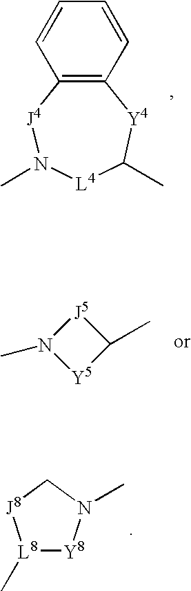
C12=C(C=CC=C1)[Y4]C(C)[L4]N(C)[J4]2.[Y5]1C(C)[J5]N1C.[L8]1(C)[Y8]N(C)C[J8]1
